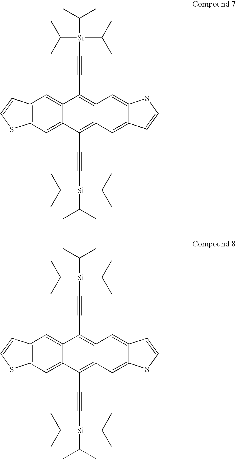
CC(C)[Si](C(C)C)(C(C)C)C#CC1=C2C(=C(C#C[Si](C(C)C)(C(C)C)C(C)C)C3=CC4=C(C=C13)C=CS4)C=C1C(=C2)SC=C1.CC(C)[Si](C(C)C)(C(C)C)C#CC1=C2C(=C(C#C[Si](C(C)C)(C(C)C)C(C)C)C3=CC4=C(C=C13)C=CS4)C=C1C(=C2)C=CS1
